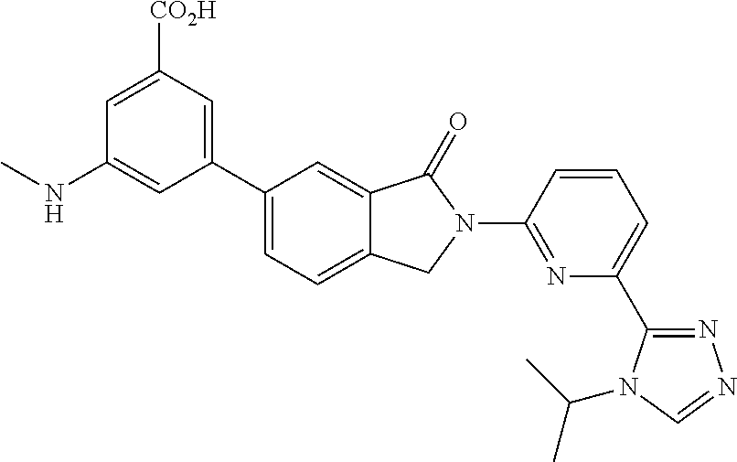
C1(C2=CC=C3C(=C2)C(=O)N(C2=NC(C4=NN=CN4C(C)C)=CC=C2)C3)=CC([CO2H])=CC(NC)=C1
